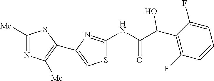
S1C(NC(C(C2=C(F)C=CC=C2F)O)=O)=NC(C2=C([Me])N=C([Me])S2)=C1
